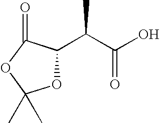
C1(C(C(O)=O)C)OC(C)(C)OC1=O
